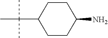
C1CC(N)CCC1C(C)(C)C
